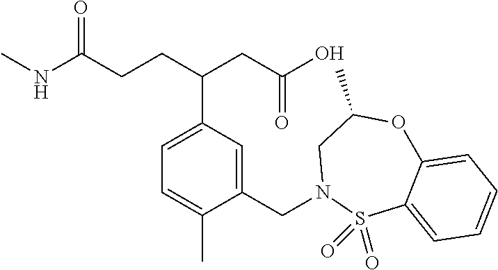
N(C(CCC(CC(=O)O)C1=CC=C(C)C(CN2S(=O)(=O)C3=CC=CC=C3OC(C)C2)=C1)=O)C
